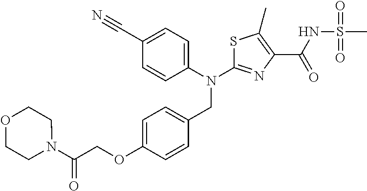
N(C1=NC(C(NS(C)(=O)=O)=O)=C(C)S1)(CC1=CC=C(OCC(N2CCOCC2)=O)C=C1)C1=CC=C(C#N)C=C1
